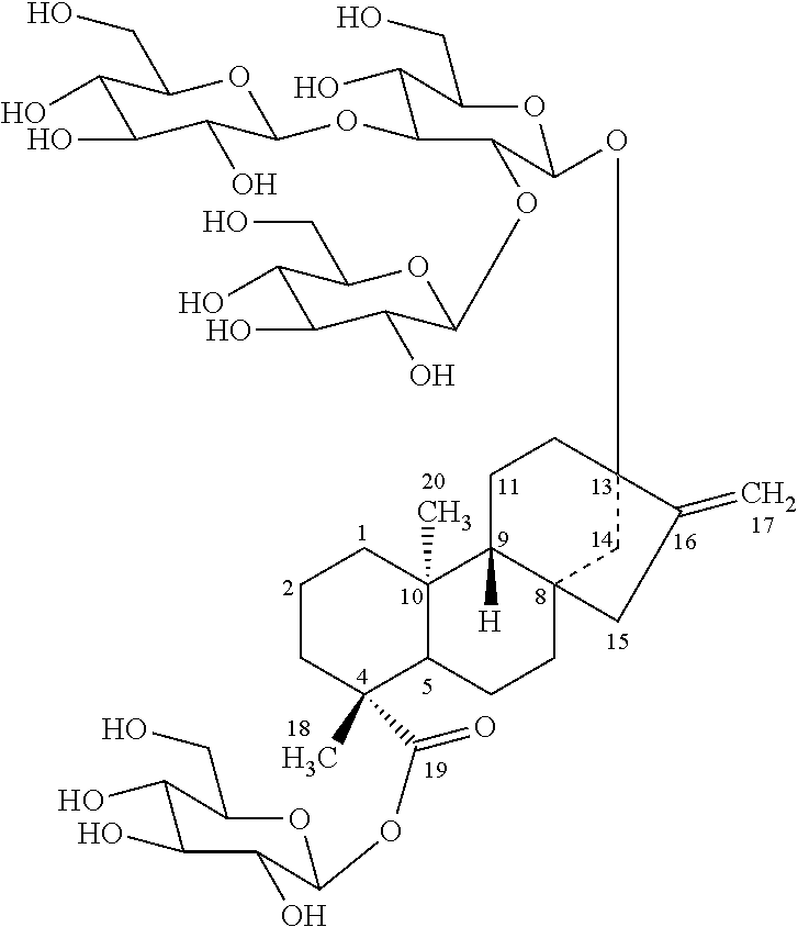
C1CC(C)(C(OC2C(O)C(O)C(O)C(CO)O2)=O)C2C(C)(C1)C1([H])C3(CC2)CC(OC2C(OC4C(O)C(O)C(O)C(CO)O4)C(OC4C(O)C(O)C(O)C(CO)O4)C(O)C(CO)O2)(CC1)C(=C)C3
